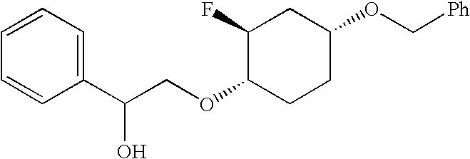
C1(C(COC2CCC(OC[Ph])CC2F)O)=CC=CC=C1
